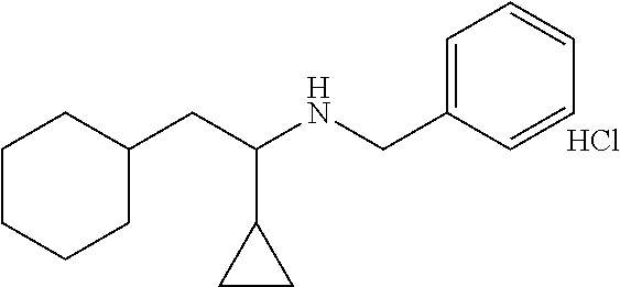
C(NCC1=CC=CC=C1)(CC1CCCCC1)C1CC1.Cl
